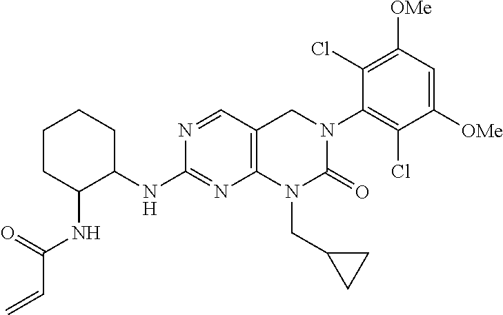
C1CC(NC(C=C)=O)C(NC2=NC3=C(C=N2)CN(C2=C(Cl)C([OMe])=CC([OMe])=C2Cl)C(=O)N3CC2CC2)CC1
